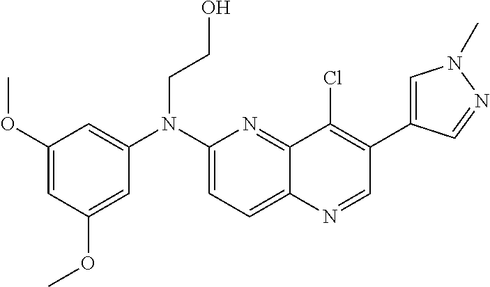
C1=C(OC)C=C(OC)C=C1N(C1=CC=C2C(=N1)C(Cl)=C(C1=CN(C)N=C1)C=N2)CCO
